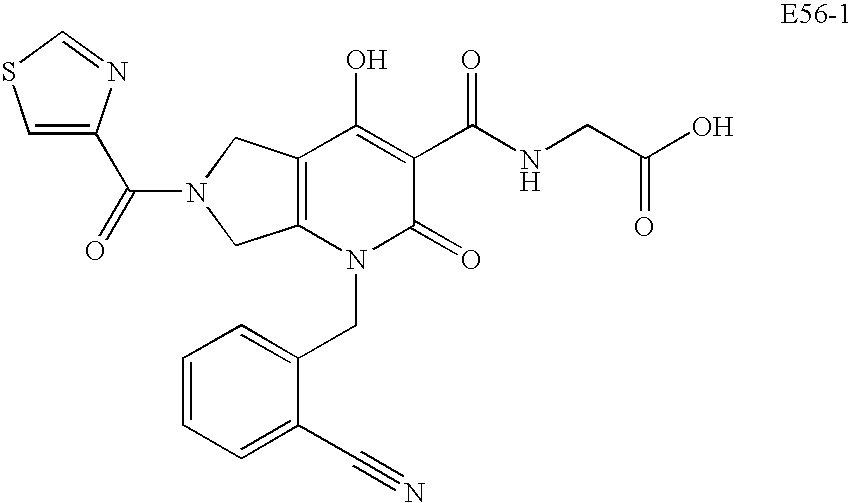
C12=C(N(CC3=CC=CC=C3C#N)C(=O)C(C(NCC(O)=O)=O)=C1O)CN(C(C1=CSC=N1)=O)C2
